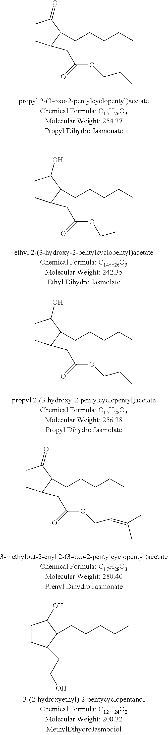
C1CC(CCO)C(CCCCC)C1O.C1CC(CC(OCCC)=O)C(CCCCC)C1=O.C1CC(CC(OCC)=O)C(CCCCC)C1O.C1CC(CC(OCCC)=O)C(CCCCC)C1O.C1CC(CC(OCC=C(C)C)=O)C(CCCCC)C1=O
